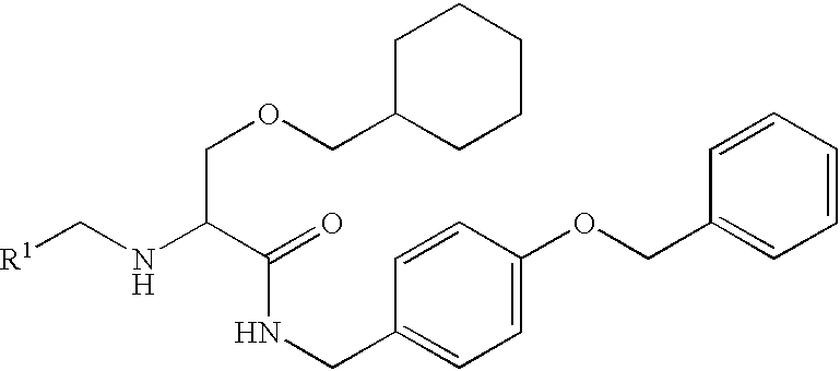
[R1]CNC(C(=O)NCC1=CC=C(OCC2=CC=CC=C2)C=C1)COCC1CCCCC1
